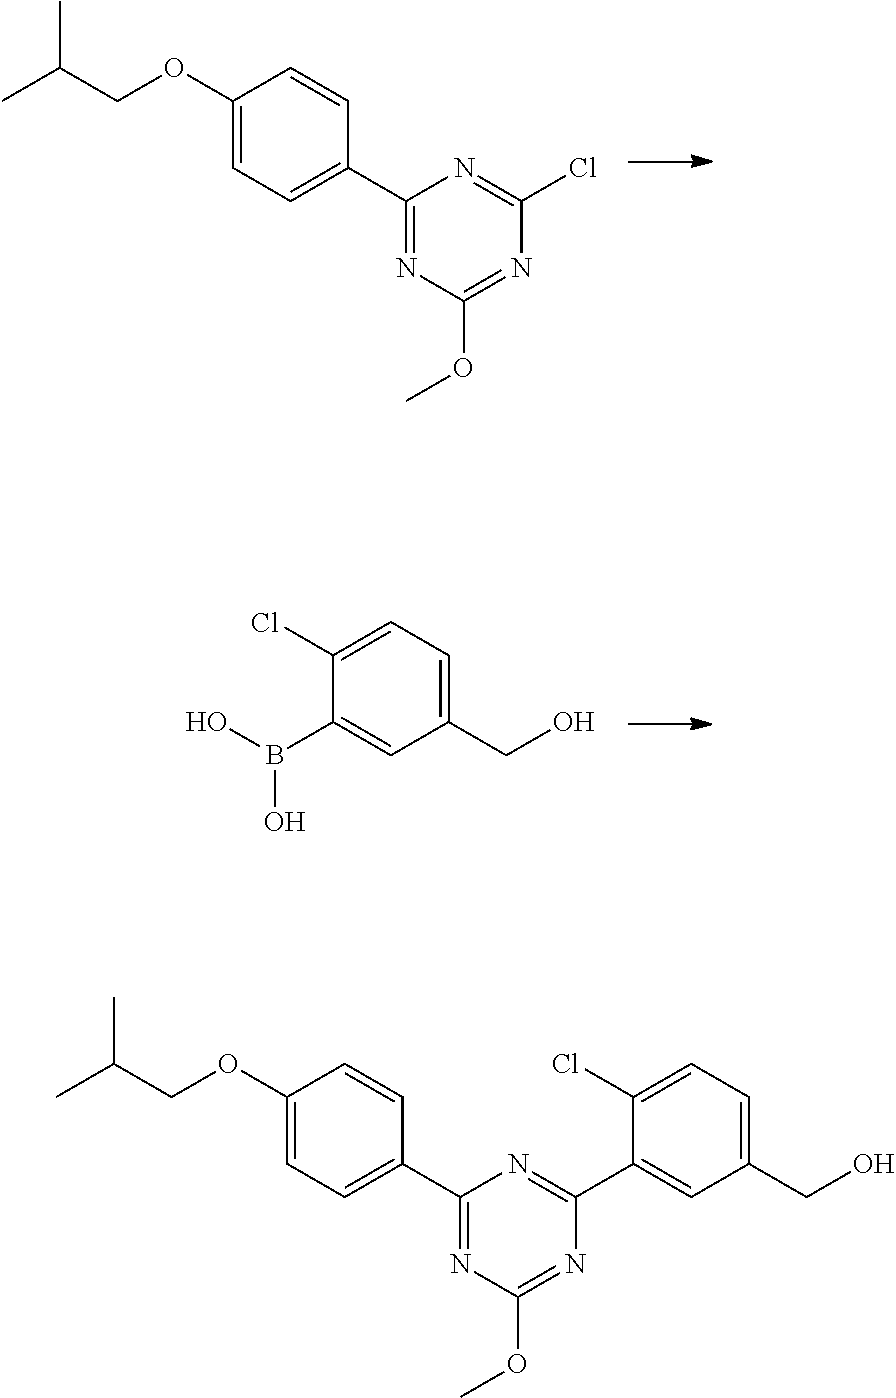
C1(C2=CC=C(OCC(C)C)C=C2)=NC(OC)=NC(Cl)=N1.OB(O)C1=CC(CO)=CC=C1Cl.C1(C2=CC=C(OCC(C)C)C=C2)=NC(OC)=NC(C2=CC(CO)=CC=C2Cl)=N1
